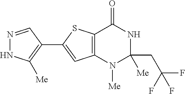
C12=C(N([Me])C([Me])(CC(F)(F)F)NC1=O)C=C(C1=C([Me])NN=C1)S2
